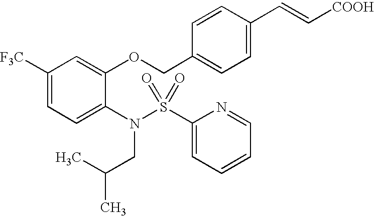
C1([F3C])=CC=C(N(S(C2=CC=CC=N2)(=O)=O)CC(C)C)C(OCC2=CC=C(C=C[COOH])C=C2)=C1
